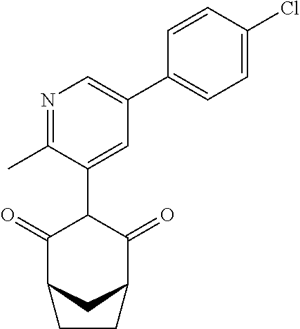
C1(=O)C2CC(C(=O)C1C1=CC(C3=CC=C(Cl)C=C3)=CN=C1C)CC2
